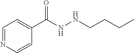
N1=CC=C(C(NNCCCC)=O)C=C1
